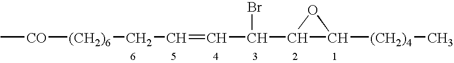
C[CO][(CH2)6]CC=CC(C1C([(CH2)4]C)O1)Br
